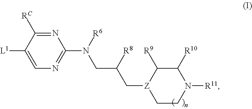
N1=C([RC])C([L1])=CN=C1N([R6])CC(C[Z]1CCN([R11])C([R10])C1[R9])[R8]
